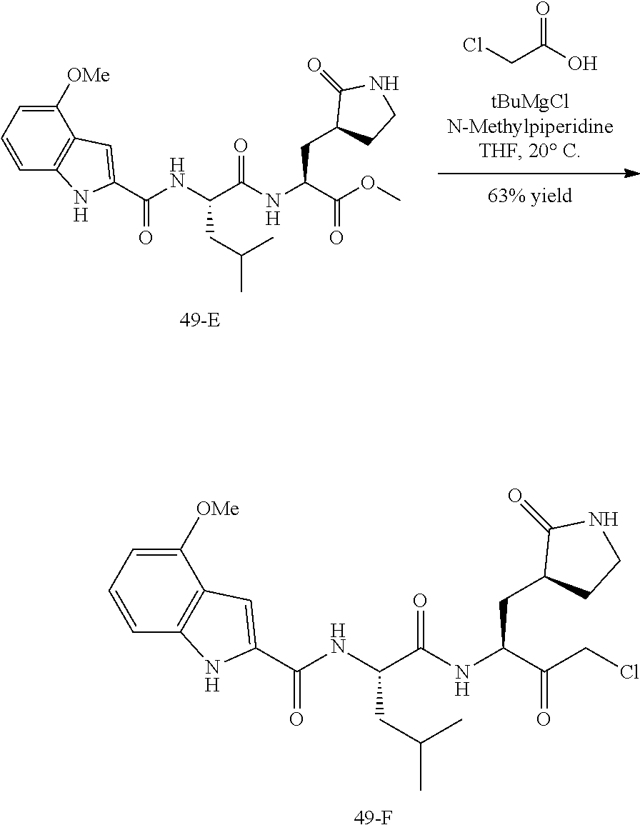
C1([OMe])=CC=CC2=C1C=C(C(NC(C(NC(C(CCl)=O)CC1CCNC1=O)=O)CC(C)C)=O)N2.[49-F].ClCC(O)=O.C1([OMe])=CC=CC2=C1C=C(C(NC(C(NC(C(OC)=O)CC1CCNC1=O)=O)CC(C)C)=O)N2.[49-E]
